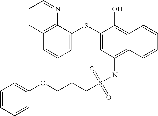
C1=CC2=C(N=C1)C(SC1=CC(NS(CCCOC3=CC=CC=C3)(=O)=O)=C3C(=C1O)C=CC=C3)=CC=C2
